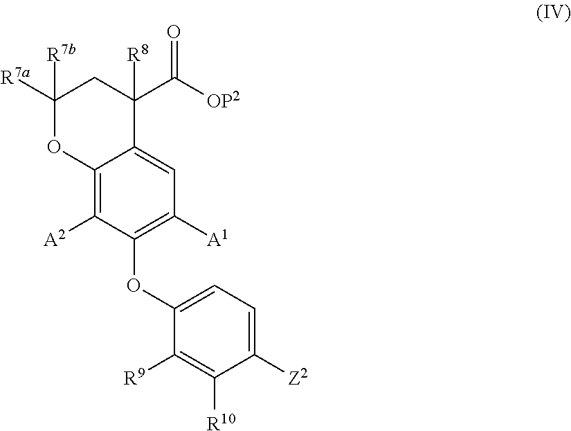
C1([R7a])([R7b])OC2=C([A2])C(OC3=CC=C([Z2])C([R10])=C3[R9])=C([A1])C=C2C([R8])(C([OP2])=O)C1
